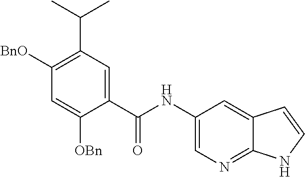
C1(NC(C2=CC(C(C)C)=C([BnO])C=C2[OBn])=O)=CN=C2C(=C1)C=CN2
